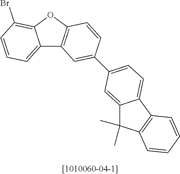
C12=CC=CC(Br)=C1OC1=C2C=C(C2=CC=C3C(=C2)C(C)(C)C2=C3C=CC=C2)C=C1
